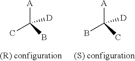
[A]C(C)([D])B.[A]C(B)([D])C
